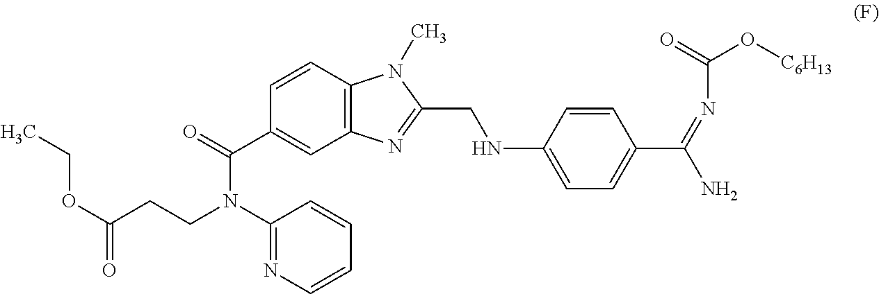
C12=C(C=CC(C(=O)N(C3=NC=CC=C3)CCC(=O)OCC)=C1)N(C)C(CNC1=CC=C(C(=NC(O[C6H13])=O)N)C=C1)=N2
